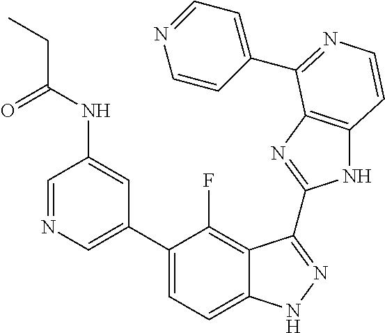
C1=C(C2=CC=C3C(=C2F)C(C2=NC4=C(N2)C=CN=C4C2=CC=NC=C2)=NN3)C=C(NC(=O)CC)C=N1
